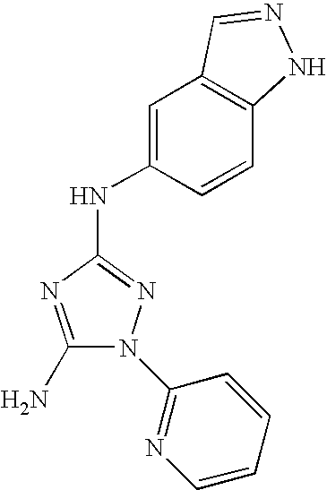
C1(N)=NC(NC2=CC3=C(C=C2)NN=C3)=NN1C1=NC=CC=C1
